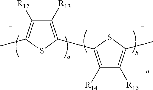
C1([R13])=C(C2=C([R14])C([R15])=C(C)S2)SC(C)=C1[R12]
